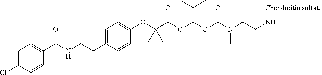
C1=C(Cl)C=CC(C(NCCC2=CC=C(OC(C(OC(OC(N(CCN[Chondroitin sulfate])C)=O)C(C)C)=O)(C)C)C=C2)=O)=C1
